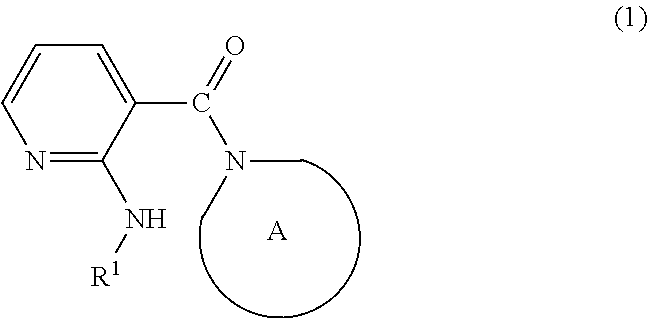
C1=C(C(N(C)C)=O)C(N[R1])=NC=C1.[A]
